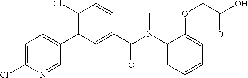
C1=C(Cl)N=CC(C2=C(Cl)C=CC(C(N(C3=CC=CC=C3OCC(O)=O)C)=O)=C2)=C1C
